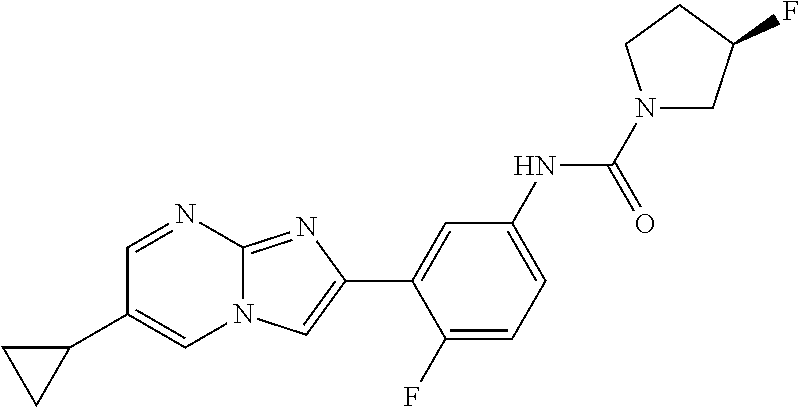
C1=NC2=NC(C3=CC(NC(N4CC(F)CC4)=O)=CC=C3F)=CN2C=C1C1CC1
